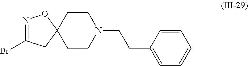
N1=C(Br)CC2(O1)CCN(CCC1=CC=CC=C1)CC2
